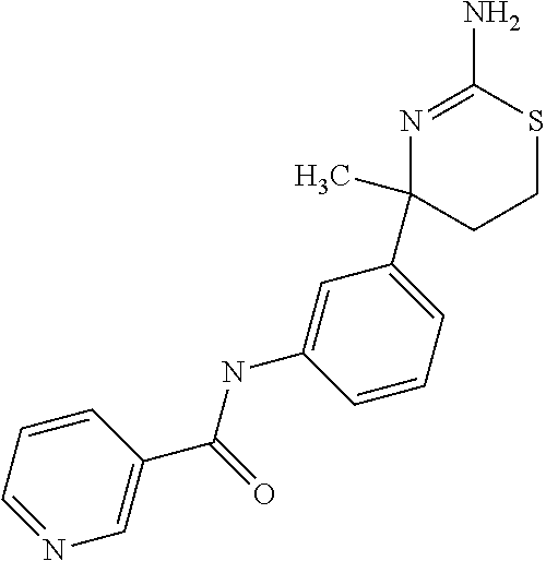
C1=CC=NC=C1C(NC1=CC(C2(C)N=C(N)SCC2)=CC=C1)=O
